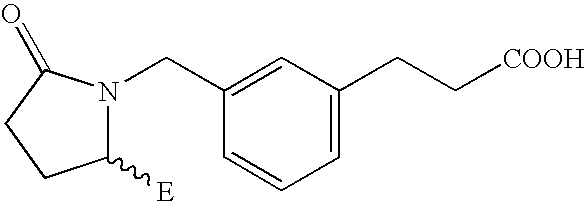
N1(CC2=CC(CC[COOH])=CC=C2)C([E])CCC1=O
